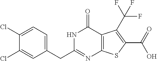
C1(Cl)=CC=C(CC2=NC3=C(C(=O)N2)C(C(F)(F)F)=C(C(O)=O)S3)C=C1Cl
